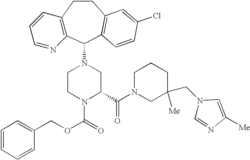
C12=C(C(N3CCN(C(=O)OCC4=CC=CC=C4)C(C(N4CC(CN5C=NC([Me])=C5)([Me])CCC4)=O)C3)C3=C(CC1)C=C(Cl)C=C3)N=CC=C2
